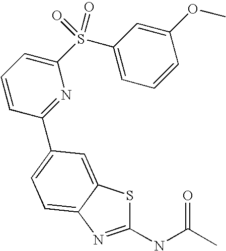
C1(NC(C)=O)=NC2=CC=C(C3=NC(S(C4=CC=CC(OC)=C4)(=O)=O)=CC=C3)C=C2S1
